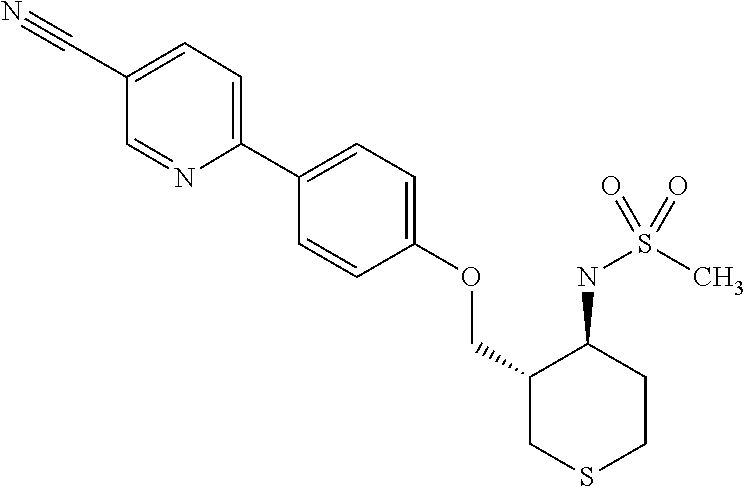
C1(C2=CC=C(OCC3CSCCC3NS(C)(=O)=O)C=C2)=CC=C(C#N)C=N1
